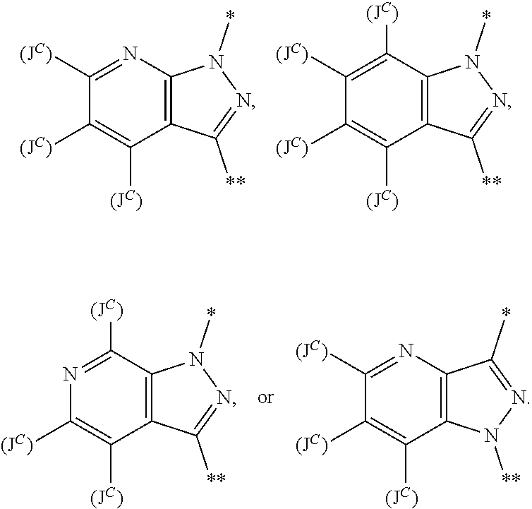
C12=C(C([(JC)])=NC([(JC)])=C1[(JC)])N(*)N=C2[**].C12=C(N=C([(JC)])C([(JC)])=C1[(JC)])C(*)=NN2[**].C12=C(N=C([(JC)])C([(JC)])=C1[(JC)])N(*)N=C2[**].C12=C(C([(JC)])=C([(JC)])C([(JC)])=C1[(JC)])N(*)N=C2[**]
